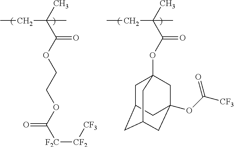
CCC(C)(C)C(OCCOC([F2C][CF2][CF3])=O)=O.CCC(C)(C)C(OC12CC3CC(CC(OC([CF3])=O)(C1)C3)C2)=O
